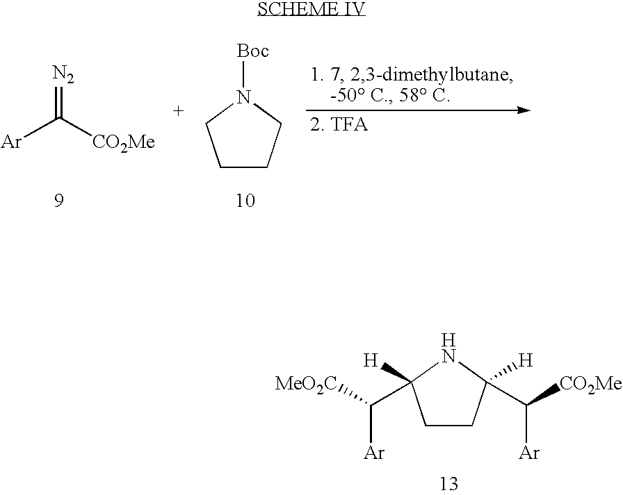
[Ar]C([CO2Me])=[N2].C1CCN([Boc])C1.C1CC(C([Ar])[CO2Me])([H])NC1(C([Ar])[MeO2C])[H]
